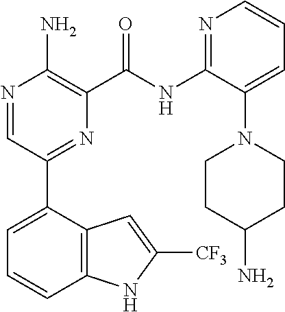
N1=CC(C2=CC=CC3=C2C=C([CF3])N3)=NC(C(NC2=NC=CC=C2N2CCC(N)CC2)=O)=C1N
